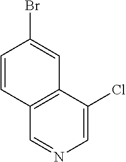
C1=C(Cl)C2=C(C=N1)C=CC(Br)=C2
